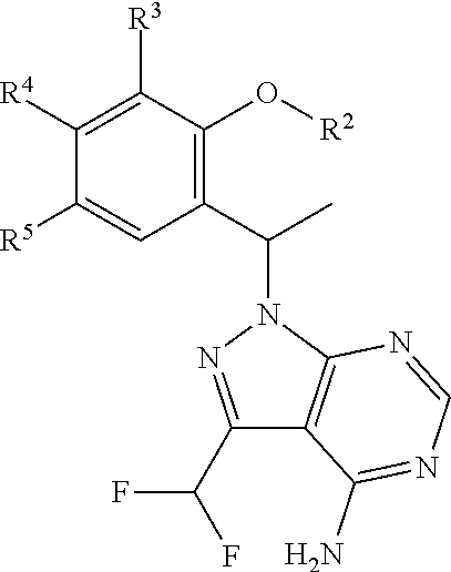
C1([R5])=CC(C(C)N2N=C(C(F)F)C3=C2N=CN=C3N)=C(O[R2])C([R3])=C1[R4]
